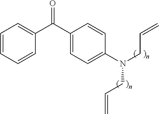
C1=CC=CC(C(C2=CC=C(N(CC=C)CC=C)C=C2)=O)=C1
